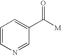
C1=CN=CC(C([M])=O)=C1
